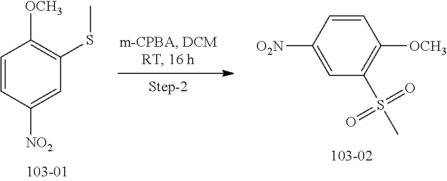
C1=CC([NO2])=CC(SC)=C1[OCH3].C1=CC([O2N])=CC(S(C)(=O)=O)=C1[OCH3]
